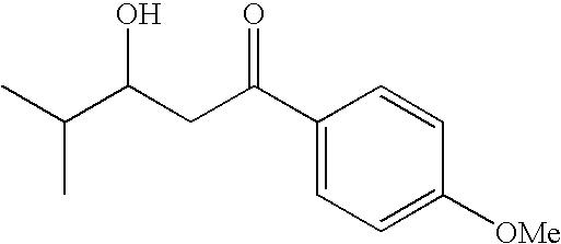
CC(C(CC(=O)C1=CC=C([OMe])C=C1)O)C
